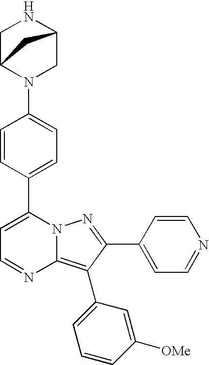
C1C2N(C3=CC=C(C4=CC=NC5=C(C6=CC=CC([OMe])=C6)C(C6=CC=NC=C6)=NN45)C=C3)CC(N1)C2
